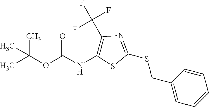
CC(OC(NC1=C(C(F)(F)F)N=C(SCC2=CC=CC=C2)S1)=O)(C)C
